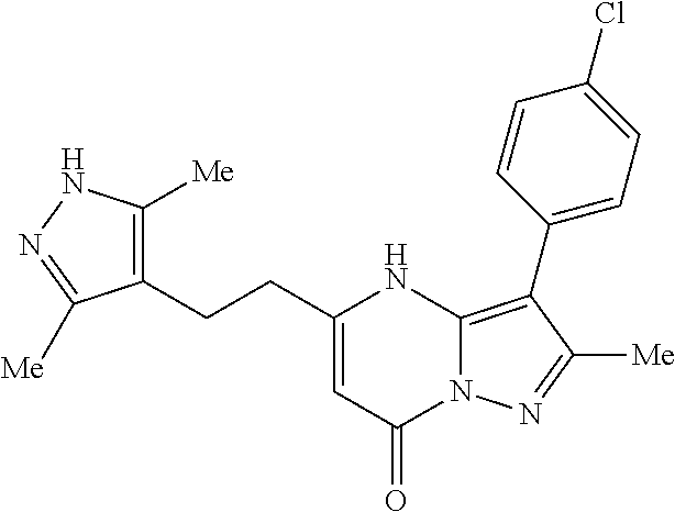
C1(C2=C3N(N=C2[Me])C(=O)C=C(CCC2=C([Me])NN=C2[Me])N3)=CC=C(Cl)C=C1
